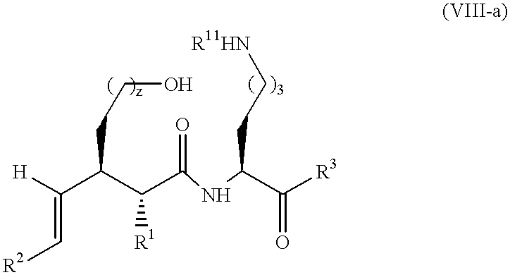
[H]C(=C[R2])C(CCO)C([R1])C(=O)NC(CC[R11HN])C([R3])=O
